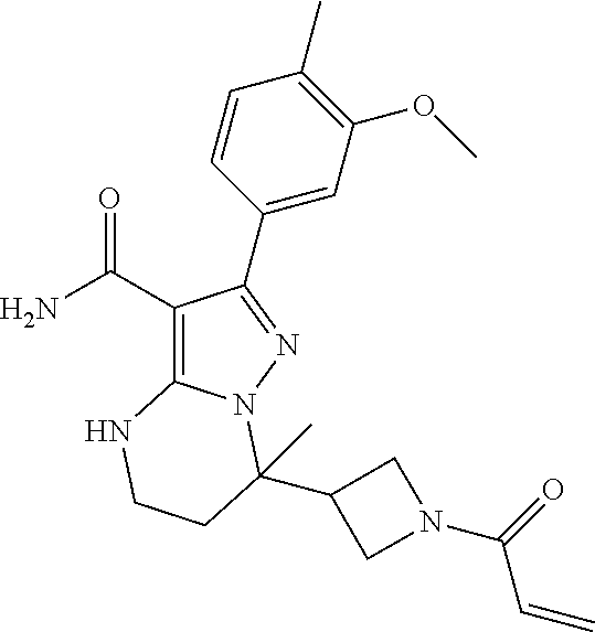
C1(C(=O)N)=C2N(N=C1C1=CC(OC)=C(C)C=C1)C(C)(C1CN(C(=O)C=C)C1)CCN2
